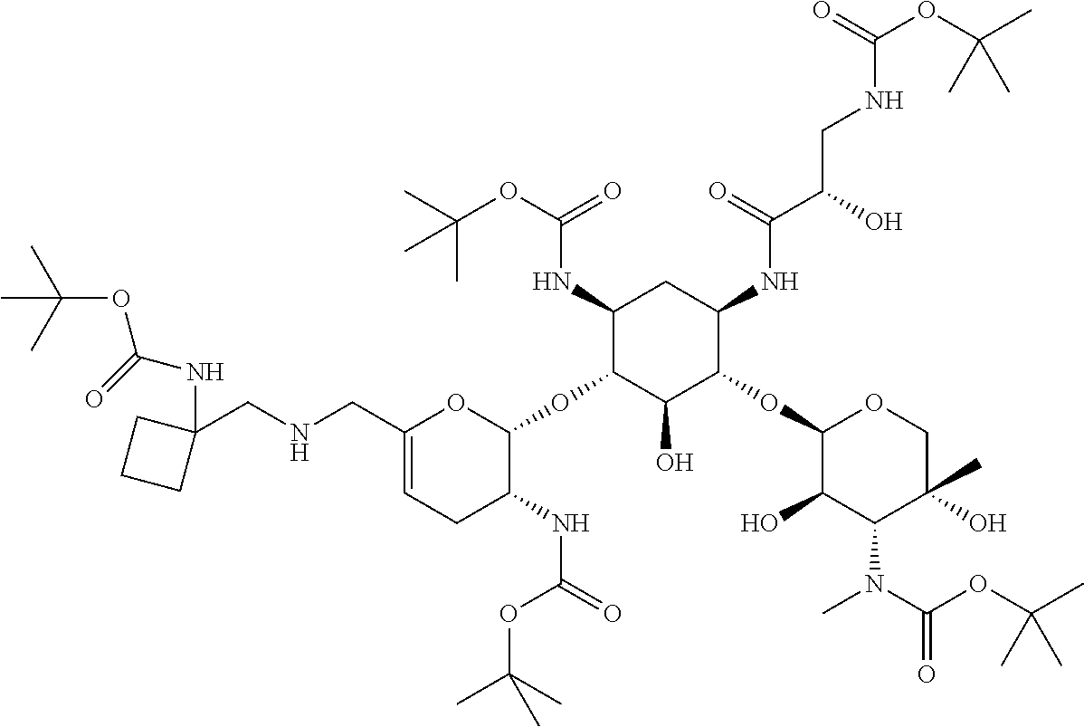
C1(CNCC2(NC(OC(C)(C)C)=O)CCC2)=CCC(NC(=O)OC(C)(C)C)C(OC2C(O)C(OC3C(O)C(N(C)C(OC(C)(C)C)=O)C(O)(C)CO3)C(NC(C(O)CNC(OC(C)(C)C)=O)=O)CC2NC(OC(C)(C)C)=O)O1
